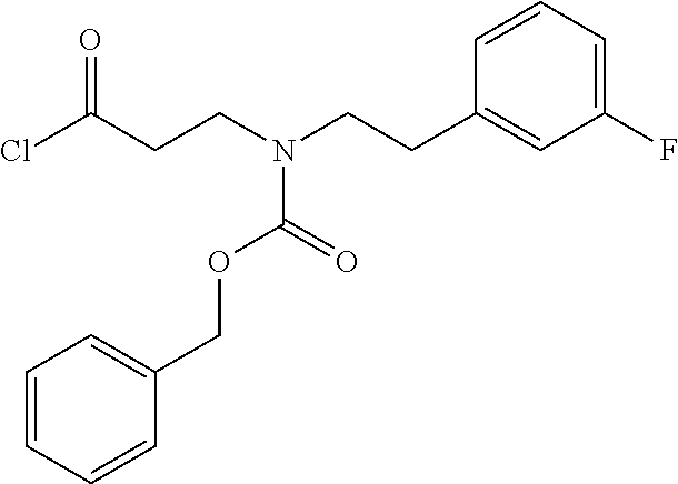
ClC(CCN(CCC1=CC(F)=CC=C1)C(=O)OCC1=CC=CC=C1)=O
